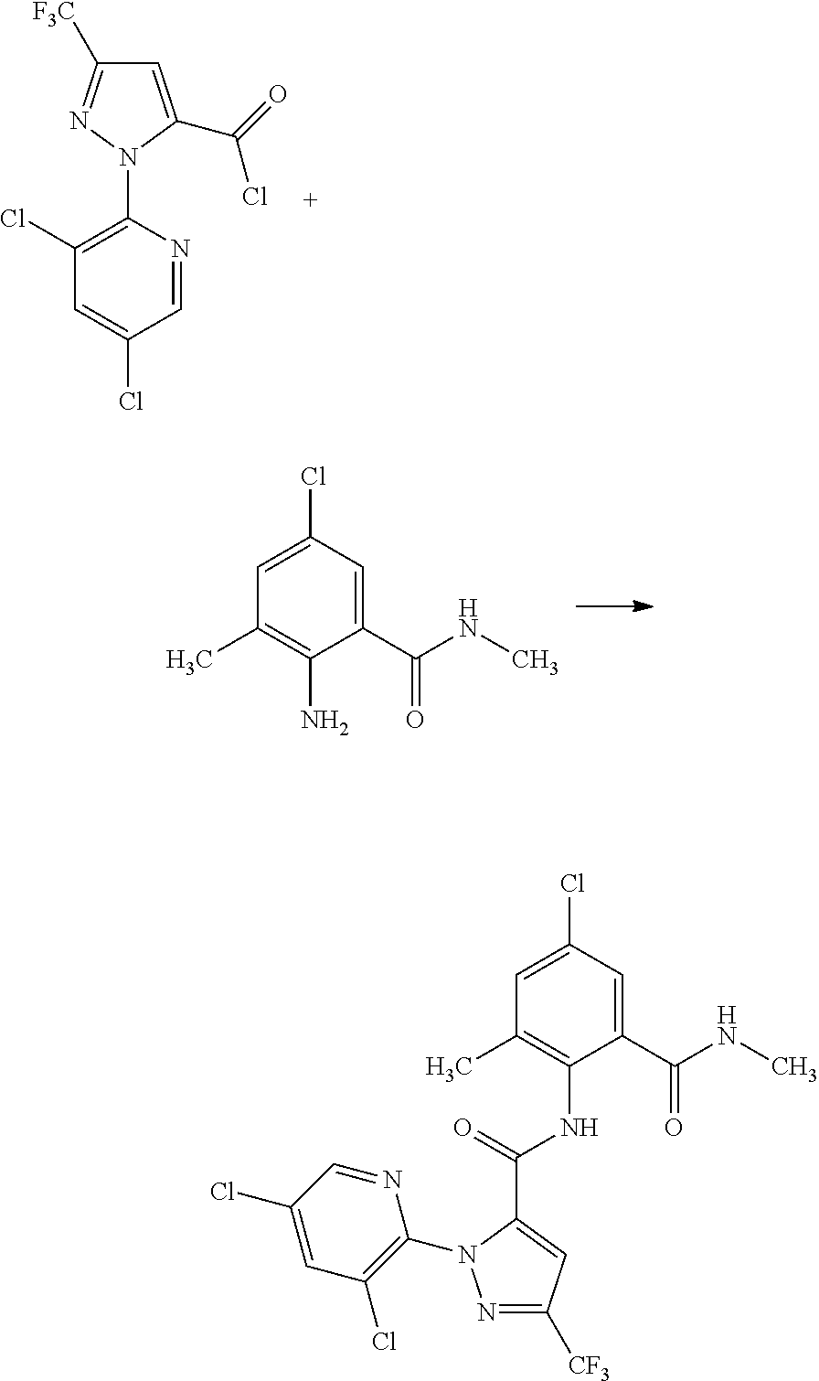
C1=C(Cl)C=C(C(NC)=O)C(N)=C1C.C1(Cl)=C(N2C(C(Cl)=O)=CC([F3C])=N2)N=CC(Cl)=C1.C1=C(Cl)C=C(C(NC)=O)C(NC(C2=CC([CF3])=NN2C2=C(Cl)C=C(Cl)C=N2)=O)=C1C
